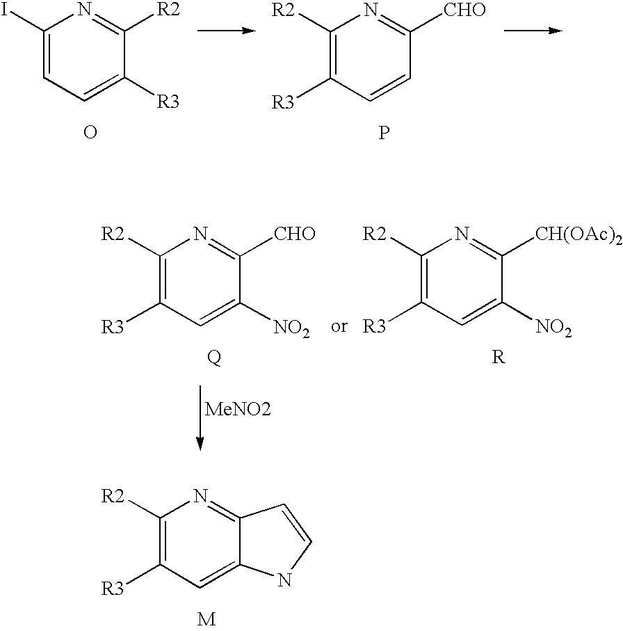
C1([CHO])=NC([R2])=C([R3])C=C1[NO2].[Q].C1([CH(OAc)2])=NC([R2])=C([R3])C=C1[NO2].[R].[MeNO2].C12=NC([R2])=C([R3])C=C1NC=C2.[M].C1(I)=CC=C([R3])C([R2])=N1.O.C1([CHO])=NC([R2])=C([R3])C=C1.P
